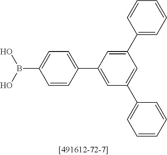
C1(C2=CC(C3=CC=C(B(O)O)C=C3)=CC(C3=CC=CC=C3)=C2)=CC=CC=C1
